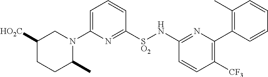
C1=C(N2CC([HO2C])CCC2C)N=C([SO2]NC2=NC(C3=C(C)C=CC=C3)=C([CF3])C=C2)C=C1
